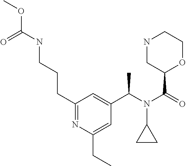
C1(C(N(C(=O)C2OCCNC2)C2CC2)C)=CC(CCCNC(OC)=O)=NC(CC)=C1
